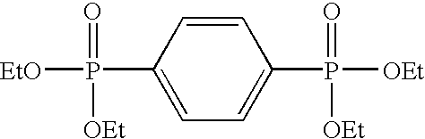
C1=CC(P(=O)([OEt])[EtO])=CC=C1P(=O)([OEt])[OEt]
